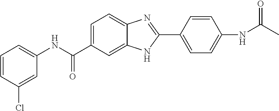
C1(NC(C2=CC=C3C(=C2)NC(C2=CC=C(NC(C)=O)C=C2)=N3)=O)=CC=CC(Cl)=C1
